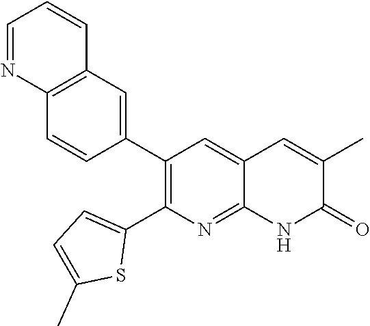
C12=C(C=C(C3=C(C4=CC=C(C)S4)N=C4C(=C3)C=C(C)C(=O)N4)C=C1)C=CC=N2
